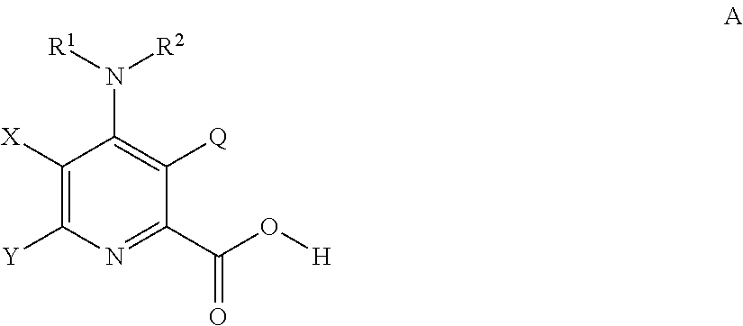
C1([X])=C([Y])N=C(C(O[H])=O)C([Q])=C1N([R1])[R2]
